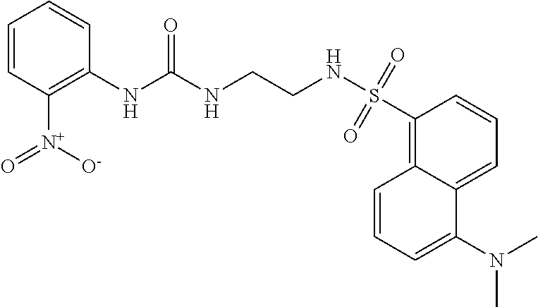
C12=CC=CC(S(NCCNC(NC3=C([N+]([O-])=O)C=CC=C3)=O)(=O)=O)=C1C=CC=C2N(C)C
